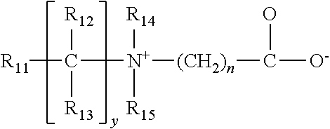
C([R11])([N+]([(CH2)n]C([O-])O)([R14])[R15])([R12])[R13]
